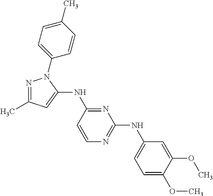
N1=C(C)C=C(NC2=NC(NC3=CC=C(OC)C(OC)=C3)=NC=C2)N1C1=CC=C(C)C=C1
